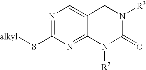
N1=C(S[alkyl])N=C2C(=C1)CN([R3])C(=O)N2[R2]
